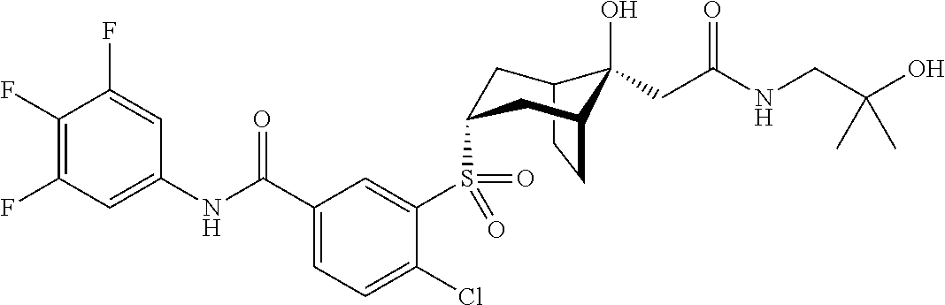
C1(F)=C(F)C=C(NC(C2=CC=C(Cl)C(S(=O)(=O)C3CC4C(O)(CC(=O)NCC(O)(C)C)C(CC4)C3)=C2)=O)C=C1F
